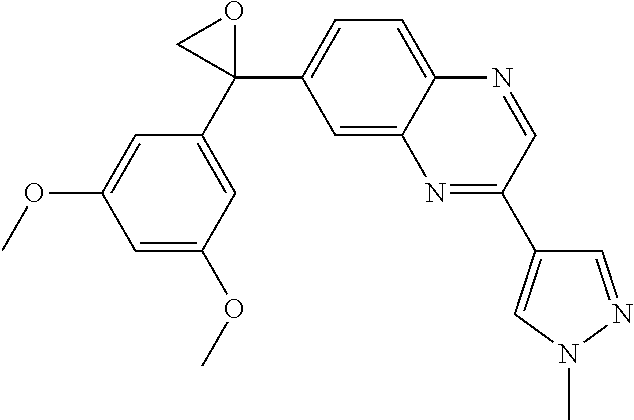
C1(C2(C3=CC=C4C(=C3)N=C(C3=CN(C)N=C3)C=N4)OC2)=CC(OC)=CC(OC)=C1
